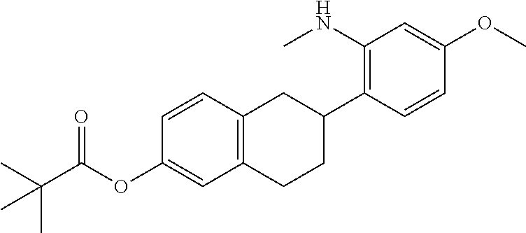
C1=CC2=C(C=C1OC(C(C)(C)C)=O)CCC(C1=C(NC)C=C(OC)C=C1)C2
